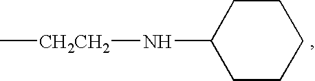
C1CCCCC1N[CH2CH2]C
